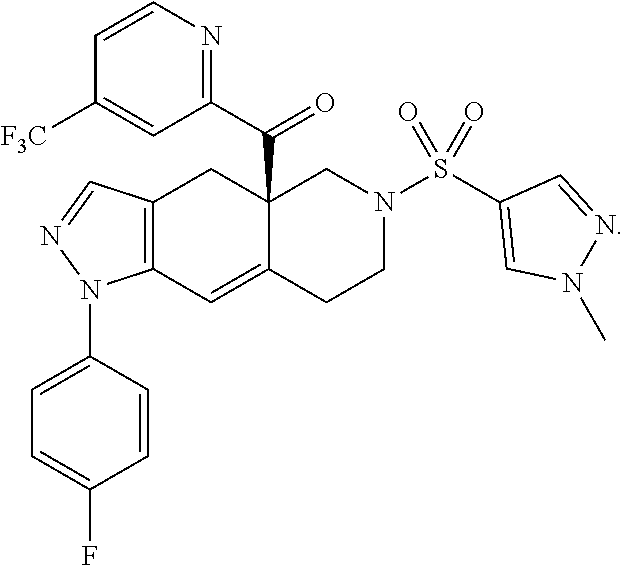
C1(C(C23C(=CC4=C(C2)C=NN4C2=CC=C(F)C=C2)CCN(S(C2=CN(C)N=C2)(=O)=O)C3)=O)=NC=CC([F3C])=C1
